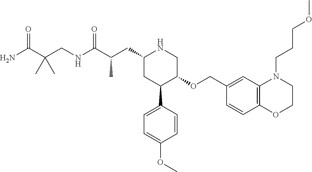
C1(CC(C(NCC(C(N)=O)(C)C)=O)C)CC(C2=CC=C(OC)C=C2)C(OCC2=CC3=C(C=C2)OCCN3CCCOC)CN1
